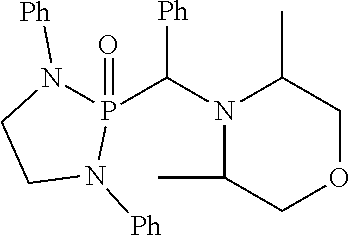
[Ph]C(N1C(C)COCC1C)P1(=O)N([Ph])CCN1[Ph]
